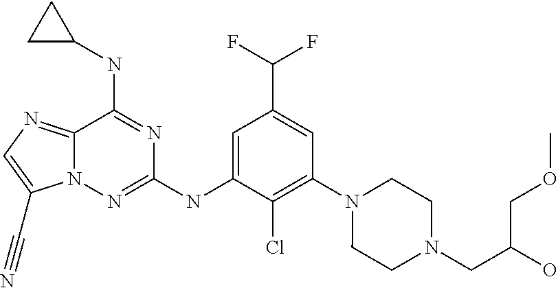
C(C1=CC(N2CCN(CC(O)COC)CC2)=C(Cl)C(NC2=NN3C(=NC=C3C#N)C(NC3CC3)=N2)=C1)(F)F
